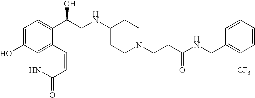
C1=C(O)C2=C(C(C(CNC3CCN(CCC(NCC4=C([CF3])C=CC=C4)=O)CC3)O)=C1)C=CC(=O)N2
